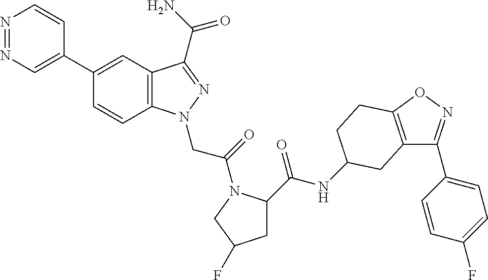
N1=NC=C(C2=CC3=C(C=C2)N(CC(=O)N2C(C(NC4CCC5=C(C(C6=CC=C(F)C=C6)=NO5)C4)=O)CC(F)C2)N=C3C(N)=O)C=C1
